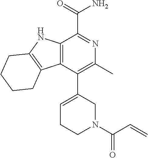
C12=C(C(C3=CCCN(C(C=C)=O)C3)=C(C)N=C1C(=O)N)C1=C(N2)CCCC1
